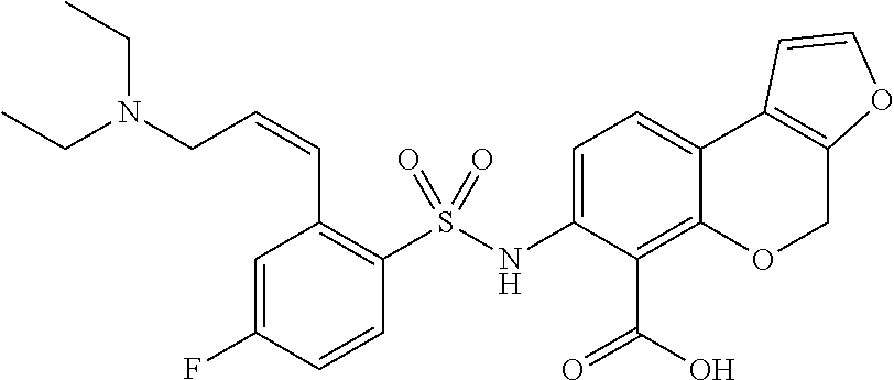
C1=C(F)C=CC(S(NC2=CC=C3C(=C2C(=O)O)OCC2=C3C=CO2)(=O)=O)=C1C=CCN(CC)CC
